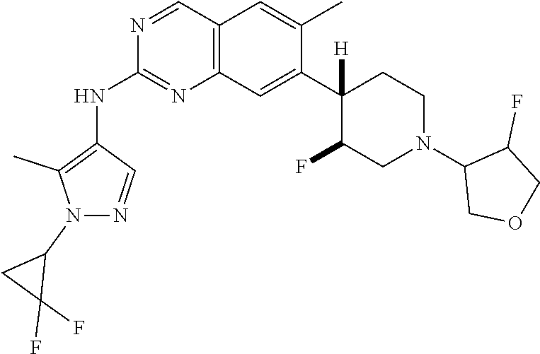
C12=C(C=C(C3([H])C(F)CN(C4COCC4F)CC3)C(C)=C1)N=C(NC1=C(C)N(C3CC3(F)F)N=C1)N=C2
